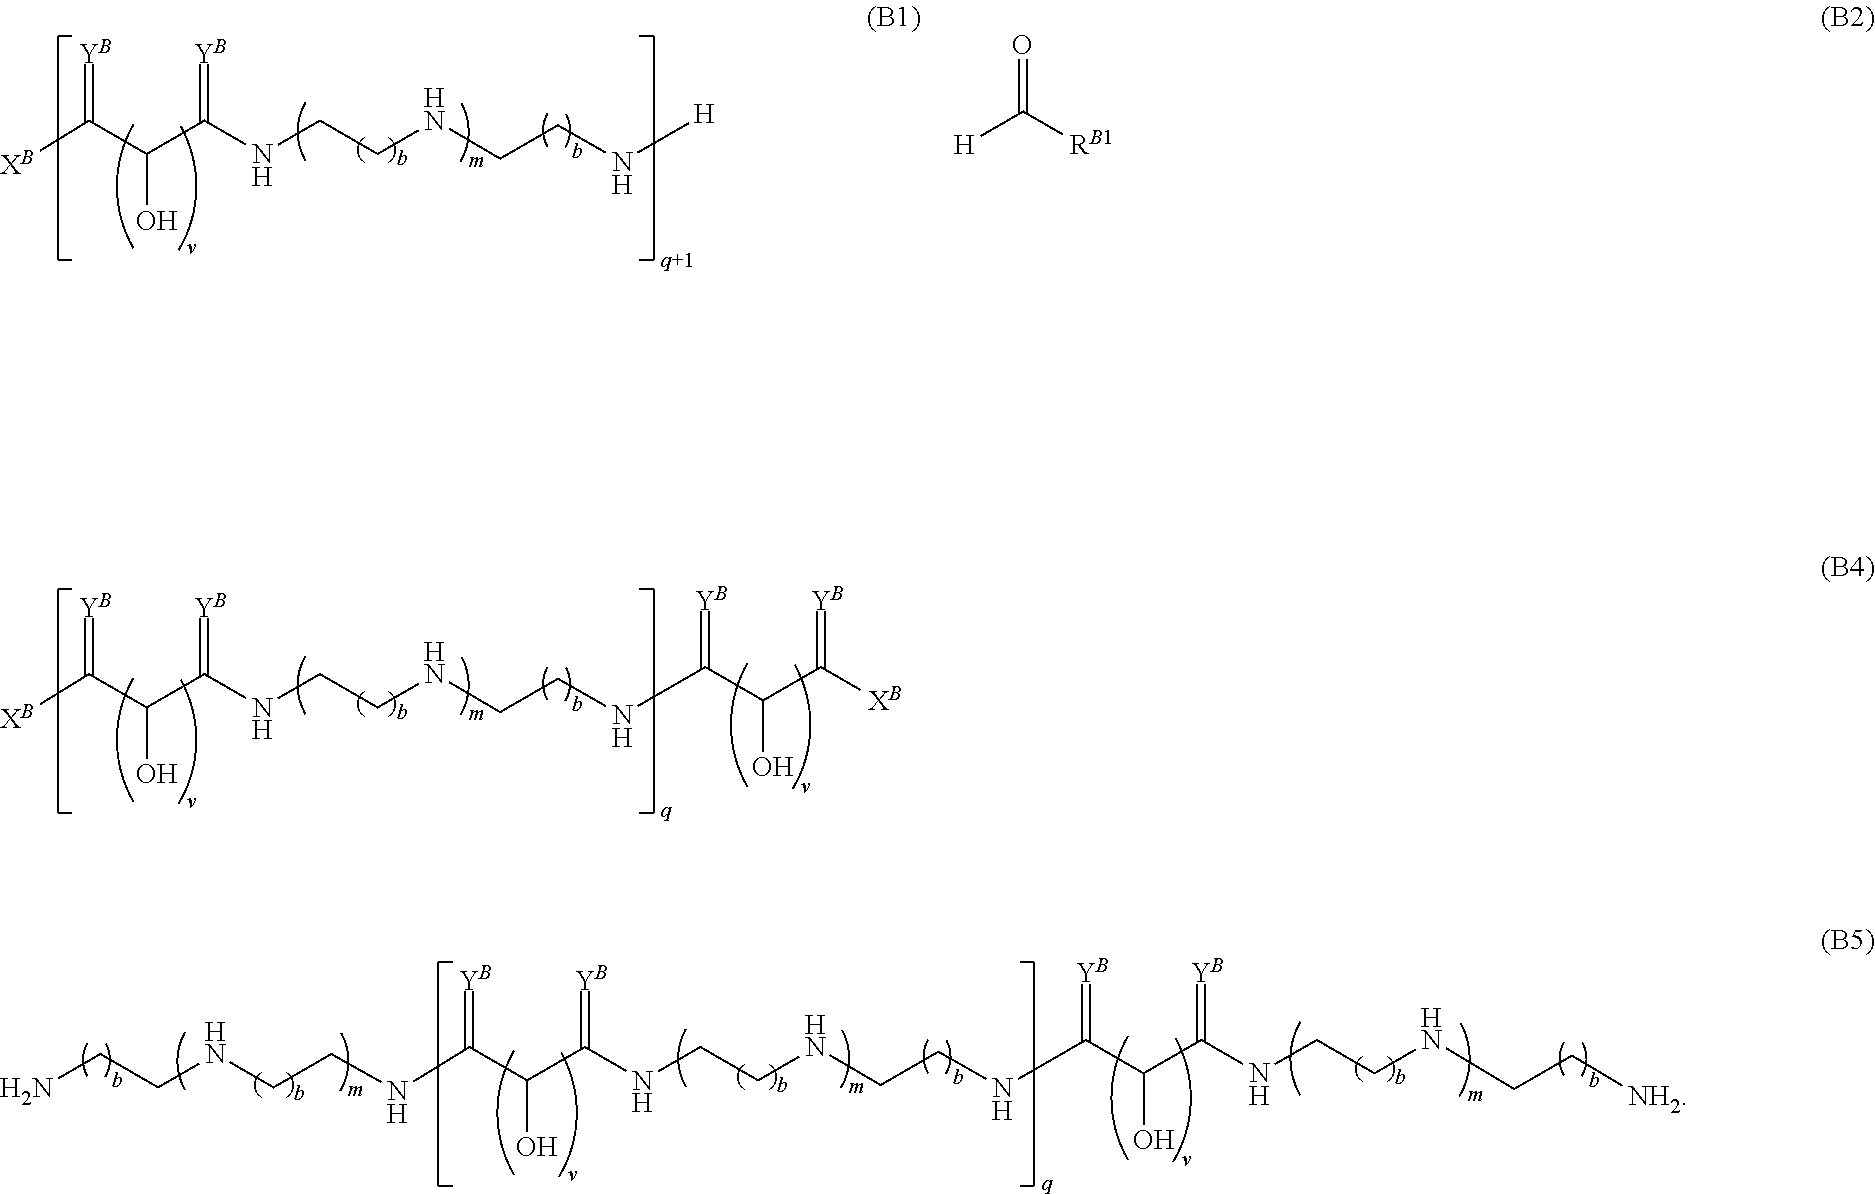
[XB]C(C(C(NCCNCCNC(C(C([XB])=[YB])O)=[YB])=[YB])O)=[YB].[XB]C(C(C(NCCNCCN[H])=[YB])O)=[YB].N(C(C(C(NCCNCCNC(C(C(NCCNCC[NH2])=[YB])O)=[YB])=[YB])O)=[YB])CCNCCN.[H]C([RB1])=O
